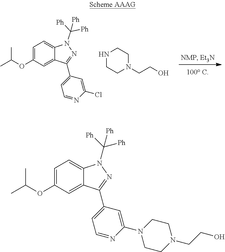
C1=C(OC(C)C)C=C2C(=C1)N(C([Ph])([Ph])[Ph])N=C2C1=CC=NC(N2CCN(CCO)CC2)=C1.C1=C(OC(C)C)C=C2C(=C1)N(C([Ph])([Ph])[Ph])N=C2C1=CC=NC(Cl)=C1.N1CCN(CCO)CC1
